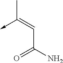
C(C(N)=O)=C(C)->C
